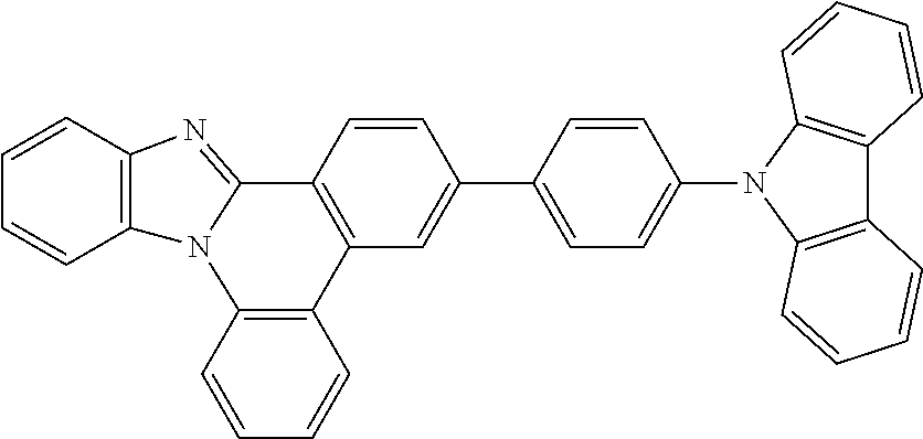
C1=CC2=C(C=C1)N1C(=NC3=C1C=CC=C3)C1=C2C=C(C2=CC=C(N3C4=C(C5=C3C=CC=C5)C=CC=C4)C=C2)C=C1
